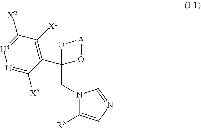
N1(CC2(C3=C([X1])C([X2])=[U3][U4]=C3[X5])O[A]O2)C([R3])=CN=C1
